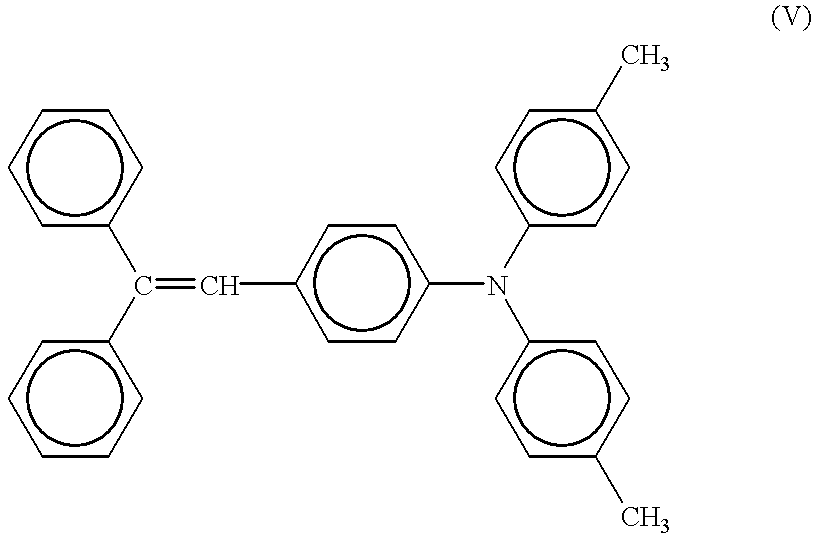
c1c(C(c2ccccc2)=Cc2ccc(N(c3ccc(C)cc3)c3ccc(C)cc3)cc2)cccc1
